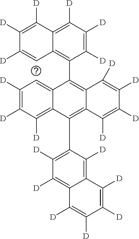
C1([D])=C([D])C2=C([D])C([D])=C([D])C(C3=C4C(=C(C5=C([D])C([D])=C6C(=C5[D])C([D])=C([D])C([D])=C6[D])C5=C([D])C([D])=C([D])C=C53)C([D])=C([D])C([D])=C4[D])=C2C=C1[D]
